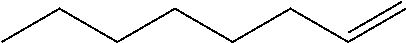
C(CCC=C)CCC
